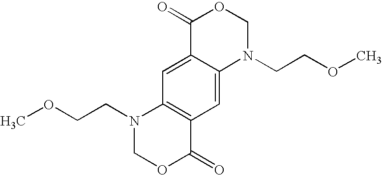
C(N1COC(=O)C2=C1C=C1C(=C2)N(CCOC)COC1=O)COC
